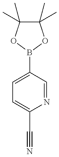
C1(C)(C)C(C)(C)OB(C2=CC=C(C#N)N=C2)O1
